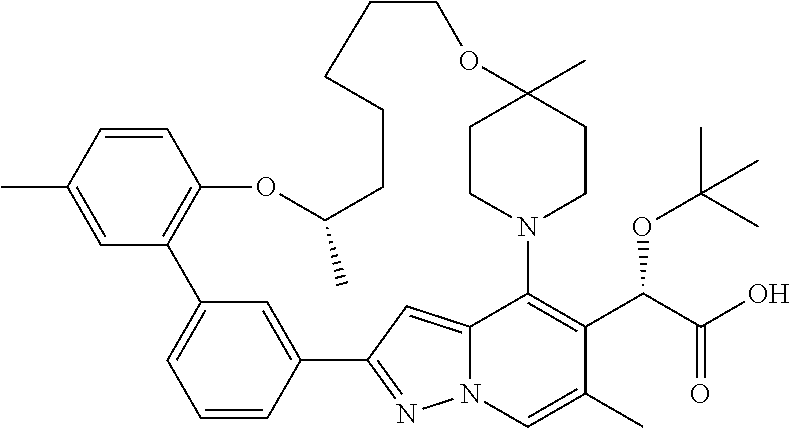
C1=CC(C)=CC2=C1OC(C)CCCCCOC1(C)CCN(C3=C(C(C(O)=O)OC(C)(C)C)C(C)=CN4N=C(C5=CC2=CC=C5)C=C43)CC1
